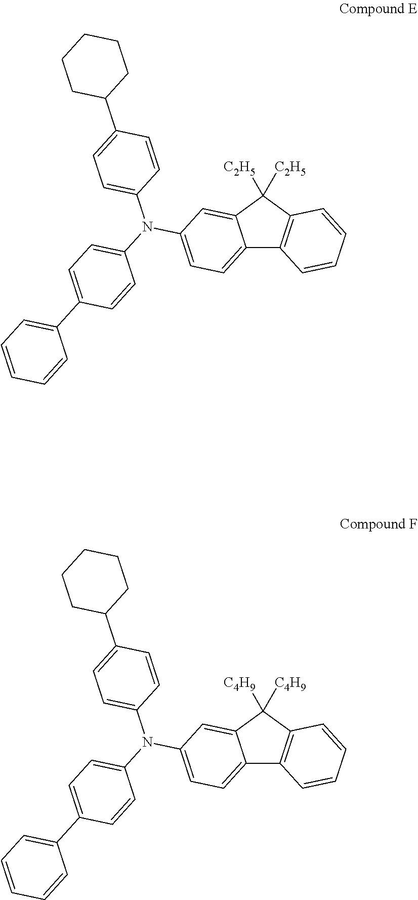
C12=CC=C(N(C3=CC=C(C4=CC=CC=C4)C=C3)C3=CC=C(C4CCCCC4)C=C3)C=C1C([C2H5])([C2H5])C1=C2C=CC=C1.C12=CC=C(N(C3=CC=C(C4=CC=CC=C4)C=C3)C3=CC=C(C4CCCCC4)C=C3)C=C1C([C4H9])([C4H9])C1=C2C=CC=C1
